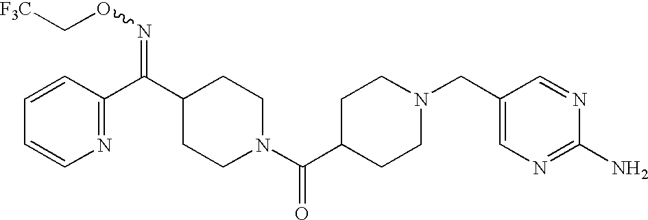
C1=CC(C(C2CCN(C(C3CCN(CC4=CN=C(N)N=C4)CC3)=O)CC2)=NOC[F3C])=NC=C1
